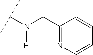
N(C(C)C)([H])CC1=NC=CC=C1
